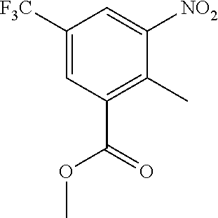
C1([F3C])=CC(C(=O)OC)=C(C)C([NO2])=C1
